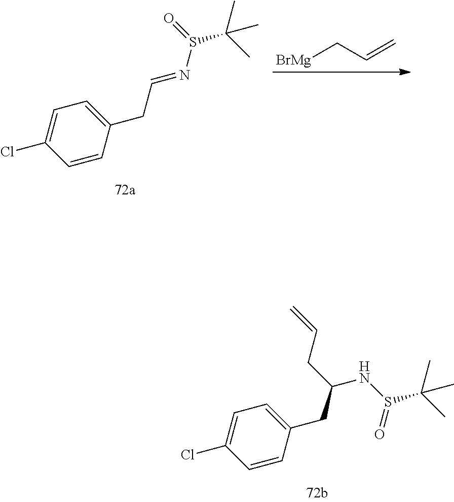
C(CC1=CC=C(Cl)C=C1)(NS(=O)C(C)(C)C)CC=C.C(CC1=CC=C(Cl)C=C1)=NS(C(C)(C)C)=O.[BrMg]CC=C
